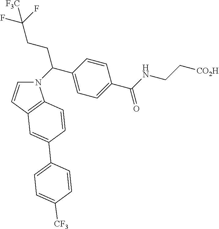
N1(C(C2=CC=C(C(NCC[CO2H])=O)C=C2)CCC(F)(F)[F3C])C=CC2=C1C=CC(C1=CC=C([CF3])C=C1)=C2
